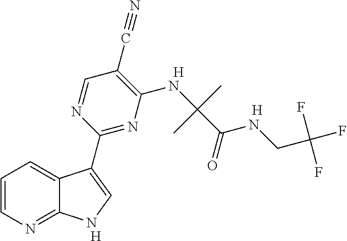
C1=CN=C2C(=C1)C(C1=NC(NC(C(=O)NCC(F)(F)F)(C)C)=C(C#N)C=N1)=CN2.[H].[H].[H]
